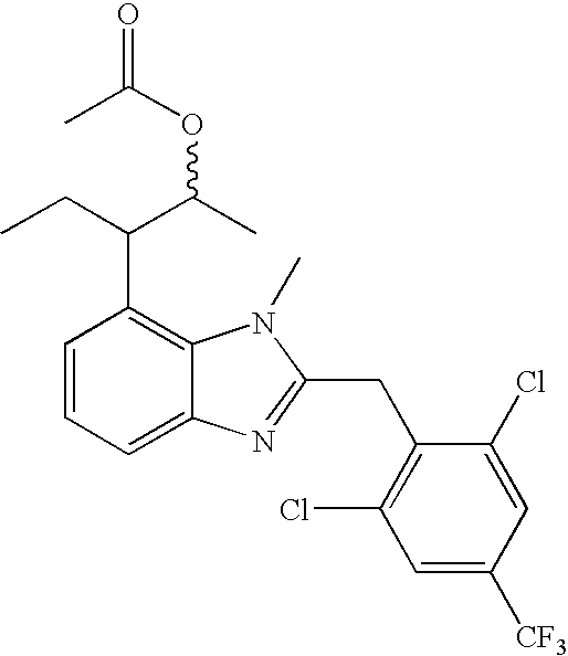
C1=CC=C2C(=C1C(CC)C(C)OC(C)=O)N(C)C(CC1=C(Cl)C=C([CF3])C=C1Cl)=N2
